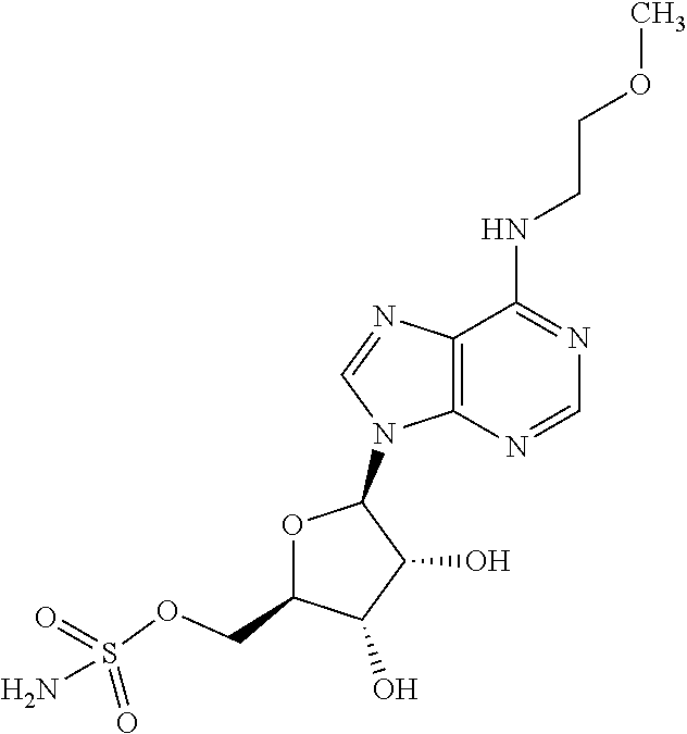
C(CNC1=NC=NC2=C1N=CN2C1OC(COS(N)(=O)=O)C(O)C1O)OC
